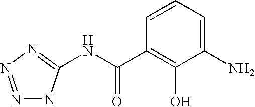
N1=NN=C(NC(C2=C(O)C(N)=CC=C2)=O)N1
